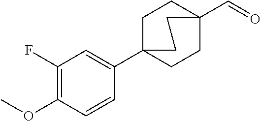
COC1=C(F)C=C(C23CCC(C=O)(CC2)CC3)C=C1
